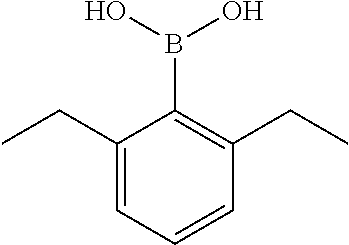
C1(CC)=CC=CC(CC)=C1B(O)O
